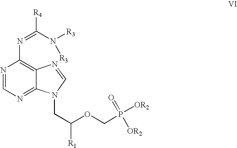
N1=CN=C2C(=C1N=C([R4])N([R3])[R3])N=CN2CC(OCP([OR2])(=O)[OR2])[R1]
